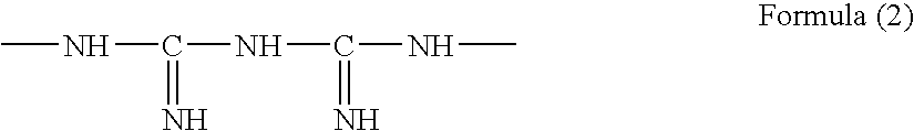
CNC(=N)NC(=N)NC
